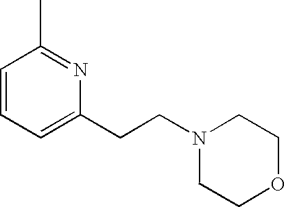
CC1=NC(CCN2CCOCC2)=CC=C1
